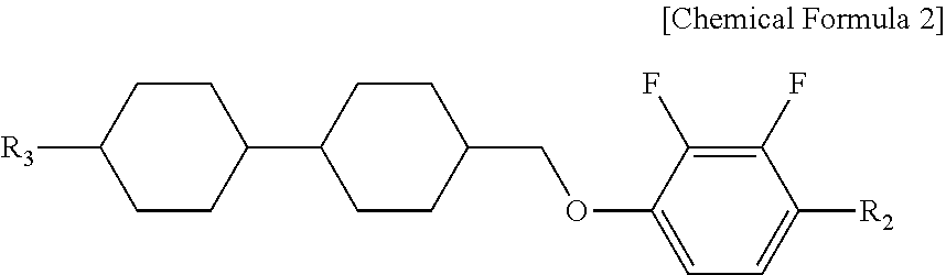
C(OC1=CC=C([R2])C(F)=C1F)C1CCC(C2CCC([R3])CC2)CC1
